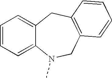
C1=CC=C2C(=C1)CC1=C(CN2C)C=CC=C1
